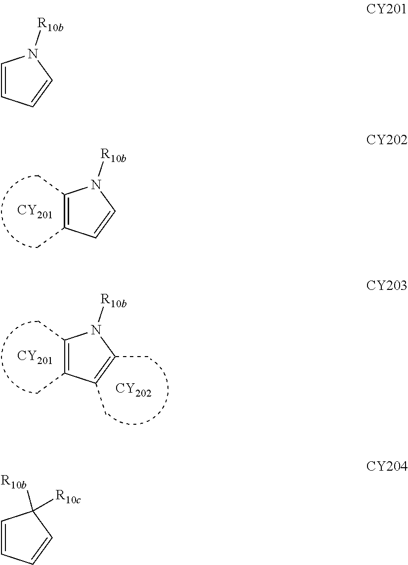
C1(C)=C(C)C=CN1[R10b].[CY201].C1(C)=C(C)C(C)=C(C)N1[R10b].[CY201].[CY202].C1=CC=CN1[R10b].C1=CC=CC1([R10c])[R10b]
